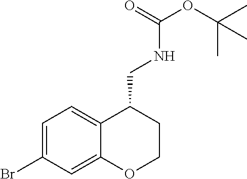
BrC1=CC=C2C(=C1)OCCC2CNC(OC(C)(C)C)=O
